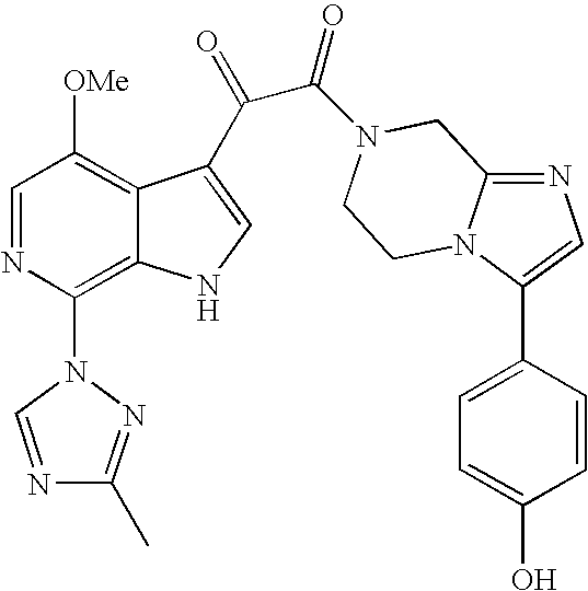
C1=NC(N2N=C(C)N=C2)=C2C(=C1[OMe])C(C(=O)C(=O)N1CC3=NC=C(C4=CC=C(O)C=C4)N3CC1)=CN2
